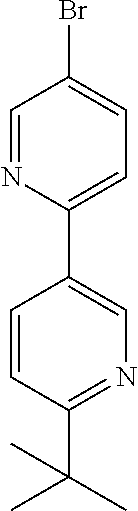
N1=C(C(C)(C)C)C=CC(C2=CC=C(Br)C=N2)=C1
